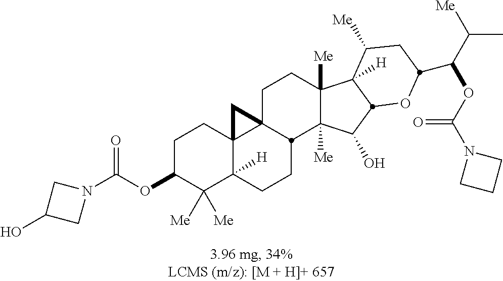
C1C(OC(N2CC(O)C2)=O)C([Me])([Me])C2([H])C3(C1)C1(CCC4([Me])C([Me])(C(O)C5C4([H])C([Me])CC(C(C([Me])C)OC(N4CCC4)=O)O5)C1CC2)C3
